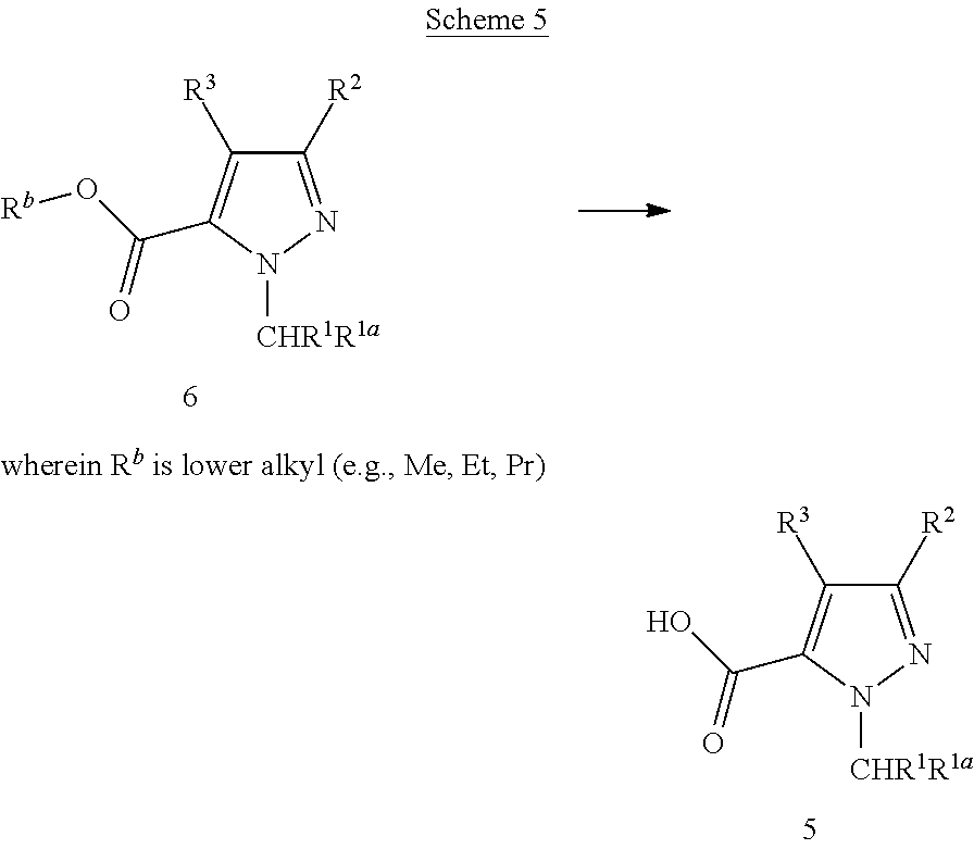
C1([R2])=NN([CHR1R1a])C(C(O[Rb])=O)=C1[R3].C1([R2])=NN([CHR1R1a])C(C(O)=O)=C1[R3]
